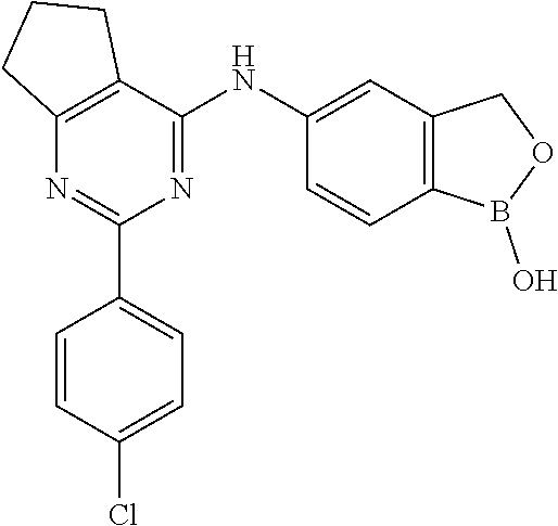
C12=C(C(NC3=CC4=C(C=C3)B(O)OC4)=NC(C3=CC=C(Cl)C=C3)=N1)CCC2
